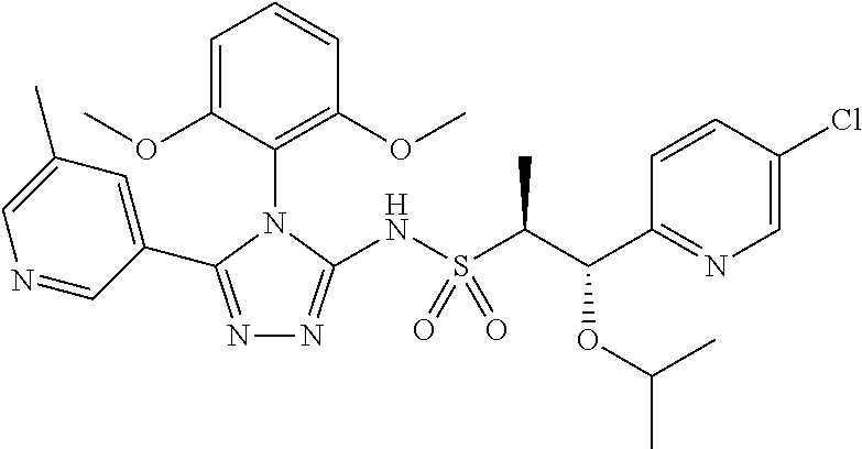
C1=C(OC)C(N2C(NS(C(C(C3=NC=C(Cl)C=C3)OC(C)C)C)(=O)=O)=NN=C2C2=CC(C)=CN=C2)=C(OC)C=C1
